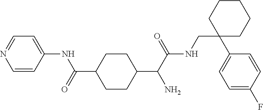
C1=CC(NC(=O)C2CCC(C(C(NCC3(C4=CC=C(F)C=C4)CCCCC3)=O)N)CC2)=CC=N1
